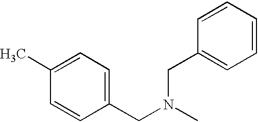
C1=C(C)C=CC(CN(C)CC2=CC=CC=C2)=C1
